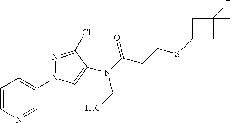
C1=CN=CC(N2N=C(Cl)C(N(C(CCSC3CC(F)(F)C3)=O)CC)=C2)=C1
